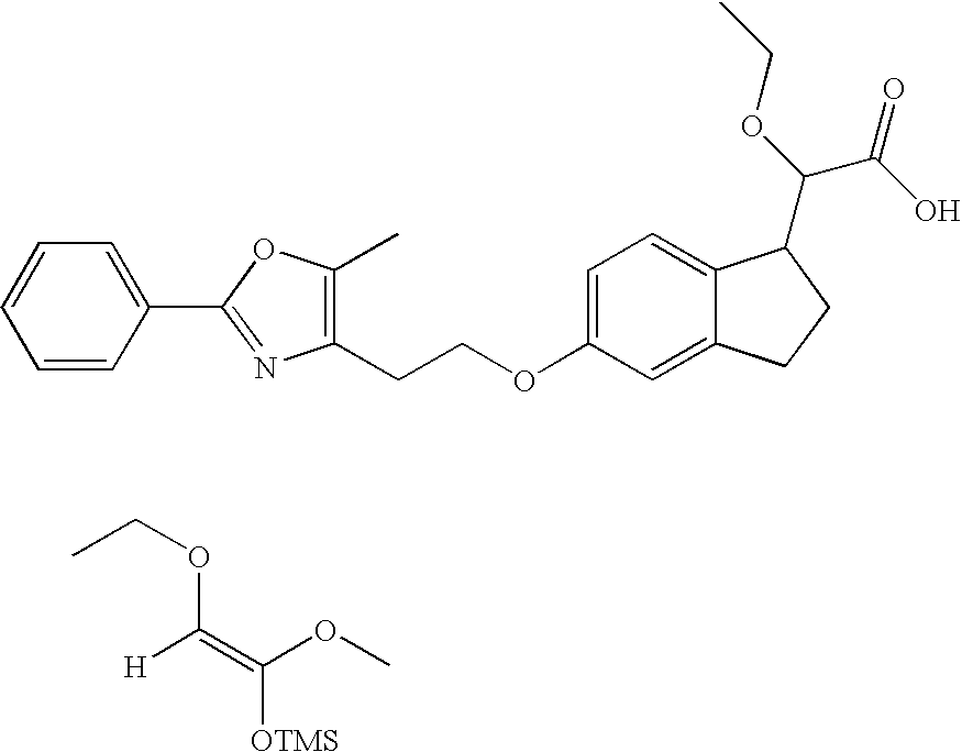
C1(CCOC2=CC=C3C(=C2)CCC3C(OCC)C(O)=O)=C(C)OC(C2=CC=CC=C2)=N1.O(C(=C(OC)[OTMS])[H])CC
